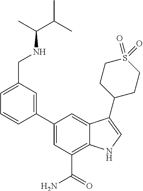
C1(C2=CC(CNC(C(C)C)C)=CC=C2)=CC(C(=O)N)=C2C(=C1)C(C1CCS(=O)(=O)CC1)=CN2
